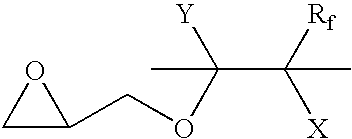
C1C(COC(C([Rf])([X])C)([Y])C)O1
